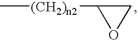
C1OC1[(CH2)n2]C
